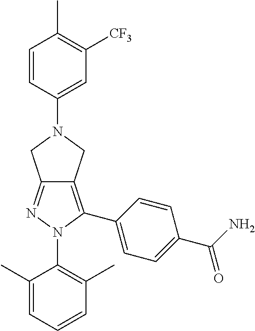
C1(C)=CC=CC(C)=C1N1C(C2=CC=C(C(N)=O)C=C2)=C2C(=N1)CN(C1=CC([CF3])=C(C)C=C1)C2
